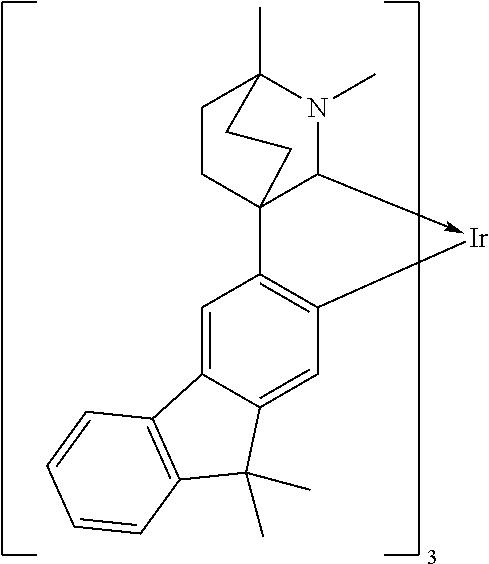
C1CC23C(->[Ir]C4=C2C=C2C(=C4)C(C)(C)C4=C2C=CC=C4)N(C)C1(C)CC3
